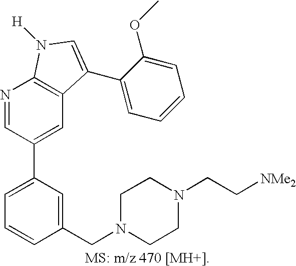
C1(C2=CC3=C(N=C2)N([H])C=C3C2=CC=CC=C2OC)=CC=CC(CN2CCN(CC[NMe2])CC2)=C1
